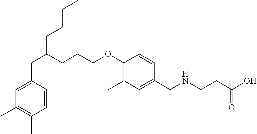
CCCCC(CCCOC1=C(C)C=C(CNCCC(O)=O)C=C1)CC1=CC(C)=C(C)C=C1
